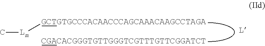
[GCTGTGCCCACAACCCAGCAAACAAGCCTAGA][Lm]C
